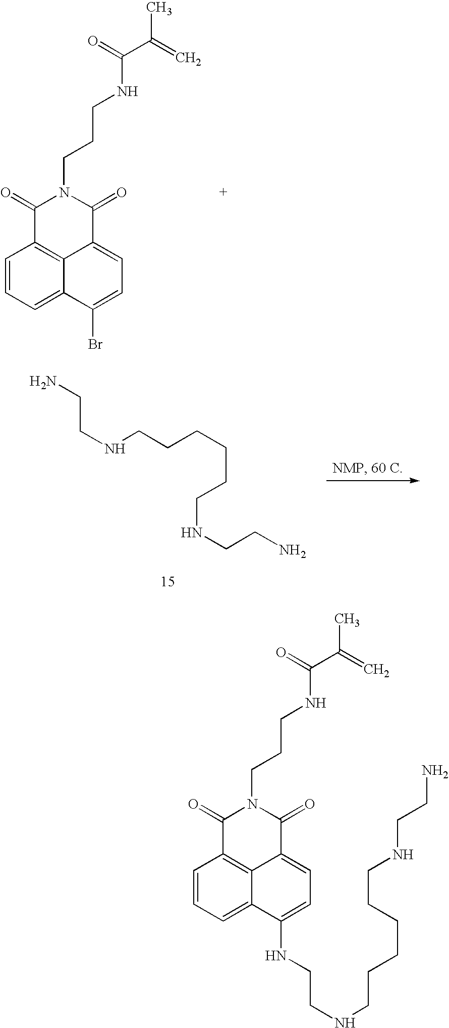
C1=CC=C2C3=C1C(=O)N(CCCNC(C(C)=C)=O)C(=O)C3=CC=C2Br.NCCNCCCCCCNCCN.C1=CC=C2C3=C1C(=O)N(CCCNC(C(C)=C)=O)C(=O)C3=CC=C2NCCNCCCCCCNCCN
